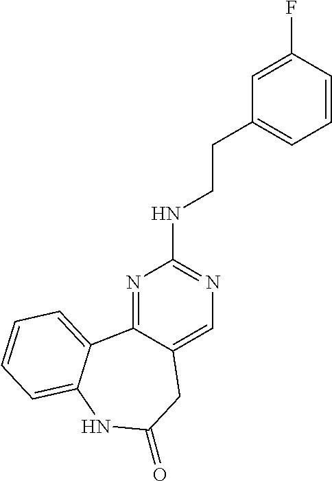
N1=C2C(=CN=C1NCCC1=CC=CC(F)=C1)CC(=O)NC1=CC=CC=C21
